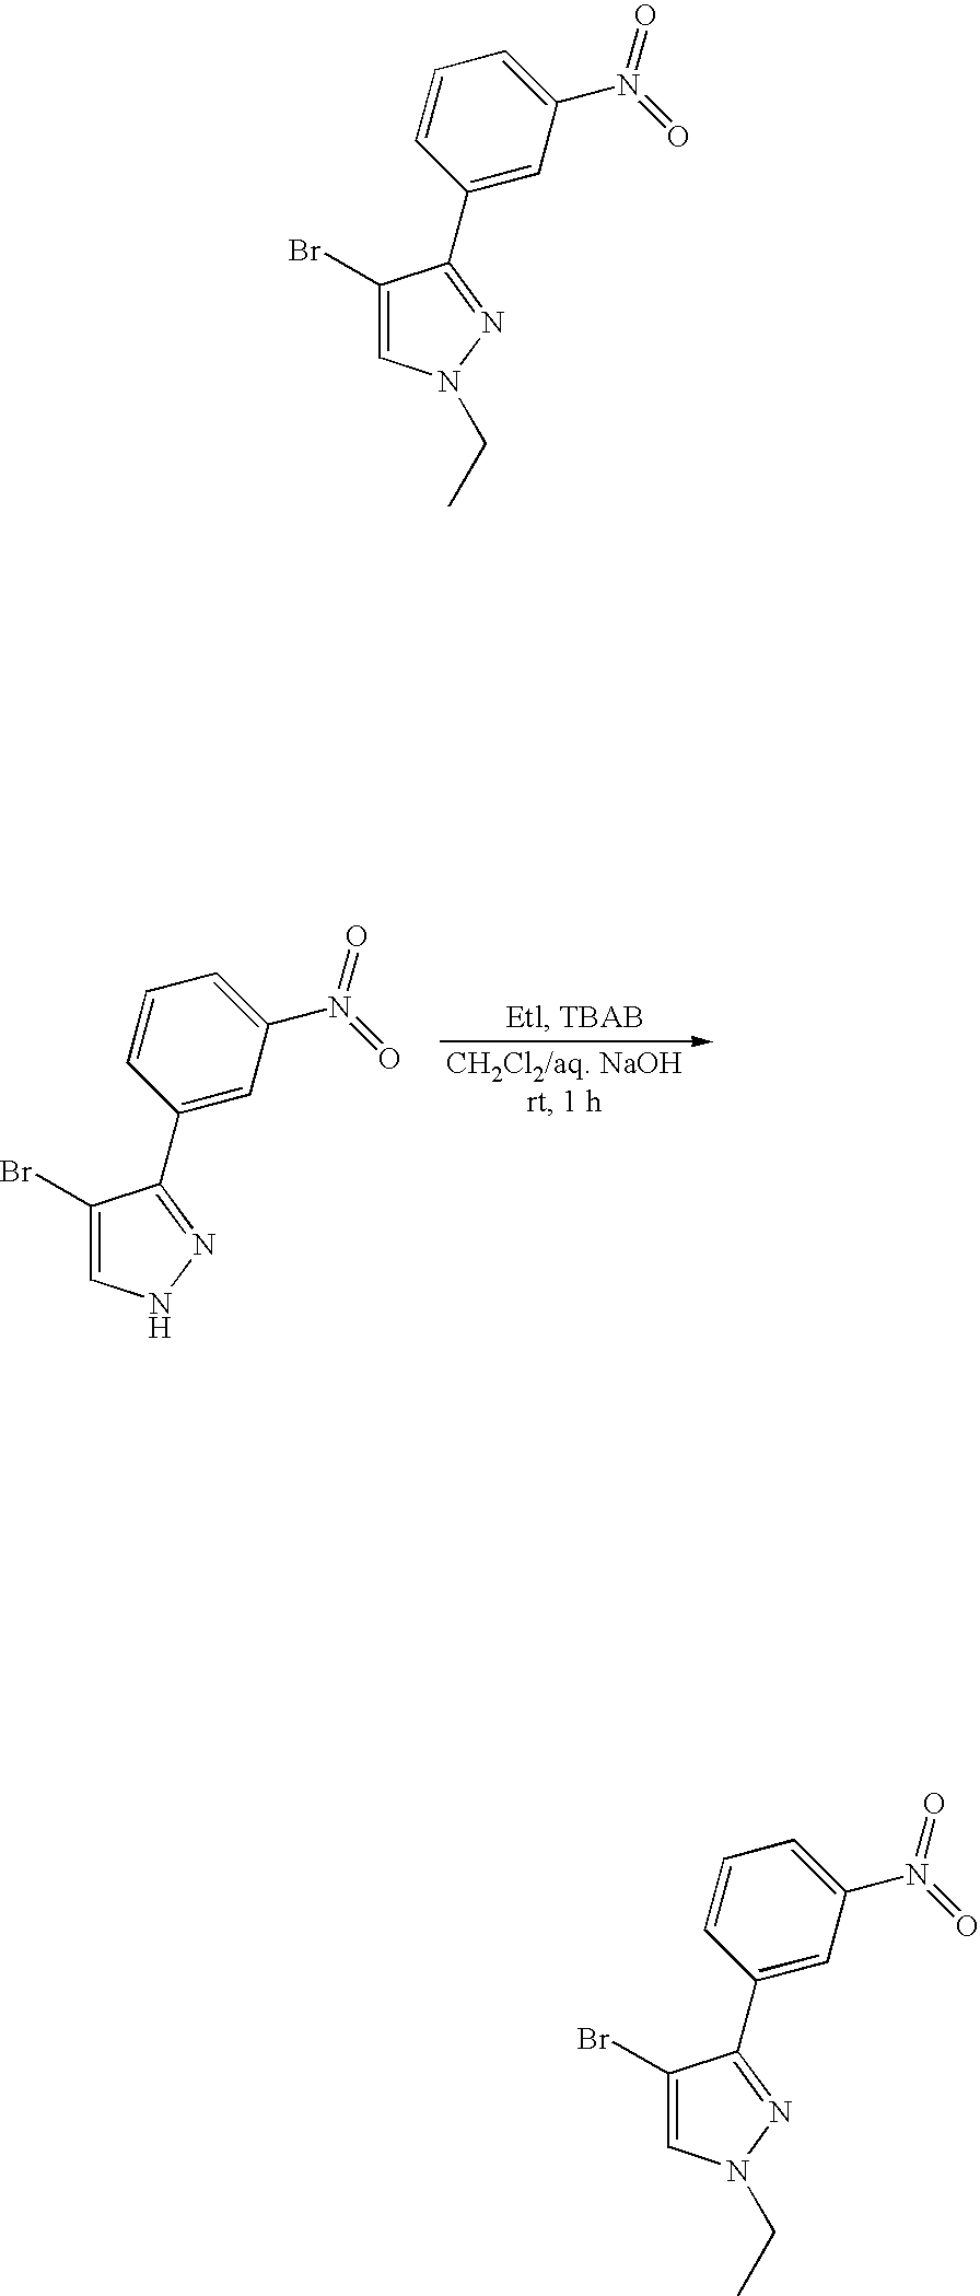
C1(Br)=CNN=C1C1=CC(N(=O)=O)=CC=C1.C1(Br)=CN(CC)N=C1C1=CC(N(=O)=O)=CC=C1.C1(Br)=CN(CC)N=C1C1=CC(N(=O)=O)=CC=C1
